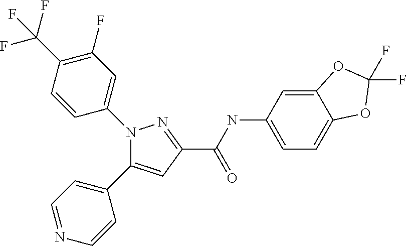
C1(C(NC2=CC=C3C(=C2)OC(F)(F)O3)=O)=NN(C2=CC(F)=C(C(F)(F)F)C=C2)C(C2=CC=NC=C2)=C1
